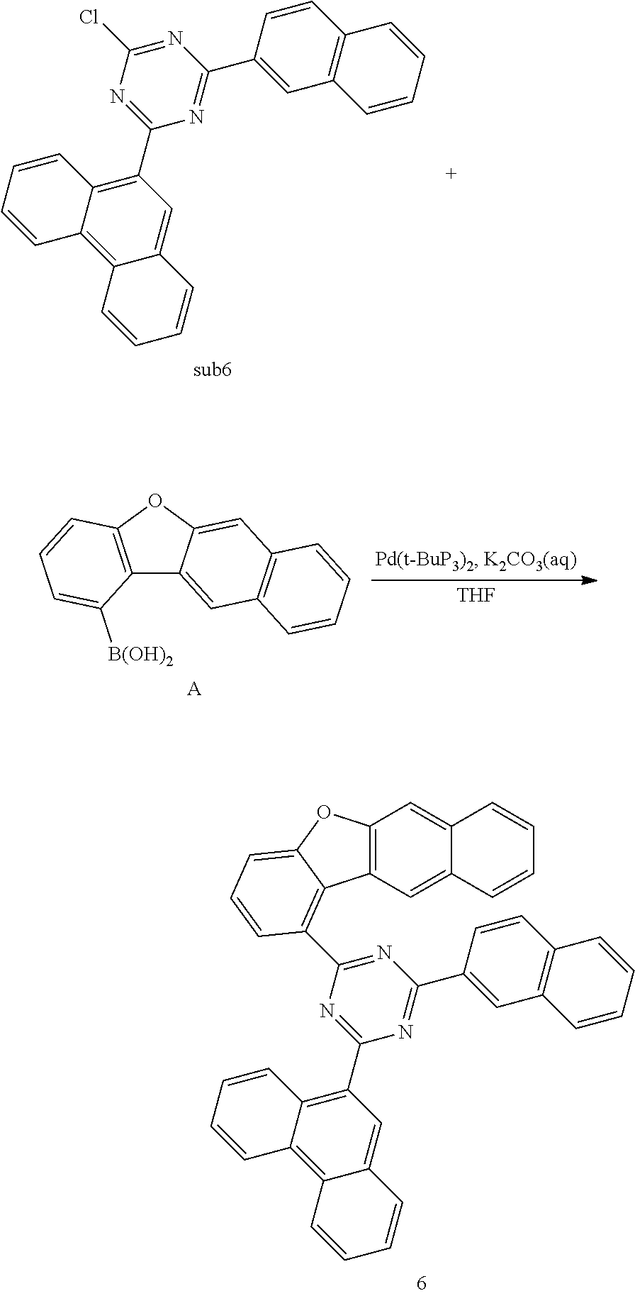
[THF].C12=C(OC3=CC4=C(C=C13)C=CC=C4)C=CC=C2[B(OH)2].[A].C1(C2=NC(Cl)=NC(C3=CC4=C(C=C3)C=CC=C4)=N2)=C2C(=C3C(=C1)C=CC=C3)C=CC=C2.C12=C(C3=NC(C4=CC5=C(C=C4)C=CC=C5)=NC(C4=C5C(=C6C(=C4)C=CC=C6)C=CC=C5)=N3)C=CC=C1OC1=C2C=C2C(=C1)C=CC=C2
